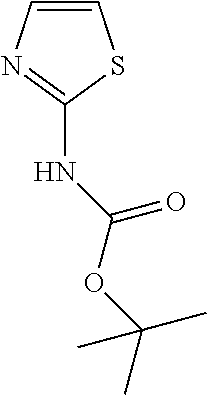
C1=CN=C(NC(OC(C)(C)C)=O)S1
